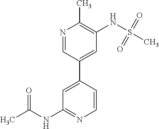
C1=C(C2=CC(NS(C)(=O)=O)=C(C)N=C2)C=CN=C1NC(C)=O
